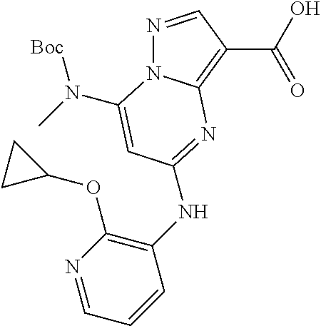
N1=CC(C(O)=O)=C2N1C(N(C)[Boc])=CC(NC1=C(OC3CC3)N=CC=C1)=N2
